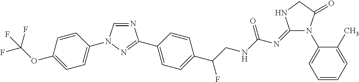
N1=CN(C2=CC=C(OC(F)(F)F)C=C2)N=C1C1=CC=C(C(CNC(N=C2N(C3=CC=CC=C3C)C(=O)CN2)=O)F)C=C1
